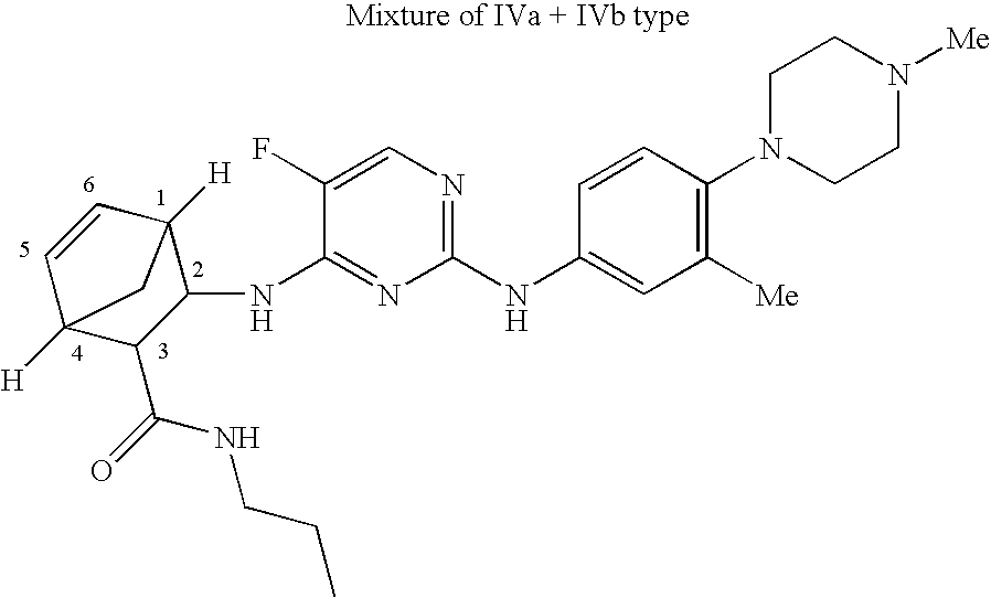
C1(NC2=CC([Me])=C(N3CCN([Me])CC3)C=C2)=NC=C(F)C(NC2C3([H])C=CC([H])(C2C(=O)NCCC)C3)=N1
